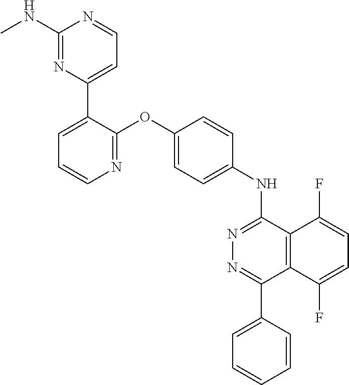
C1(NC)=NC(C2=CC=CN=C2OC2=CC=C(NC3=NN=C(C4=CC=CC=C4)C4=C3C(F)=CC=C4F)C=C2)=CC=N1
